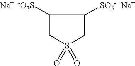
C1([-O3S])CS(=O)(=O)CC1[SO3-].[Na].[Na]
